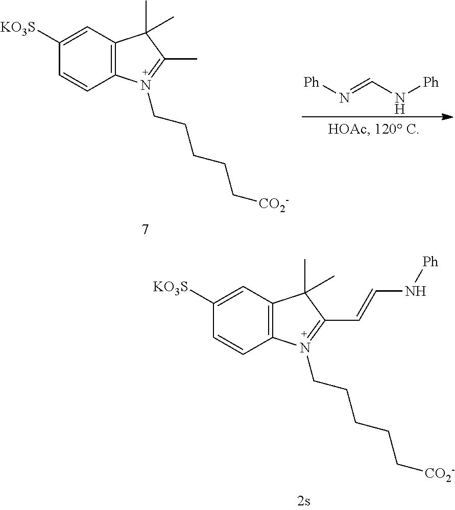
C1([KO3S])=CC2=C(C=C1)N(CCCCC[CO2-])=C(C)C2(C)C.[Ph]N=CN[Ph].C1([KO3S])=CC2=C(C=C1)N(CCCCC[CO2-])=C(C=CN[Ph])C2(C)C
